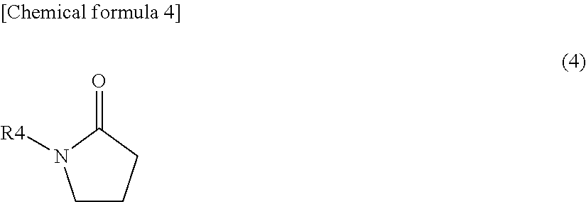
C1CCC(=O)N1[R4]
